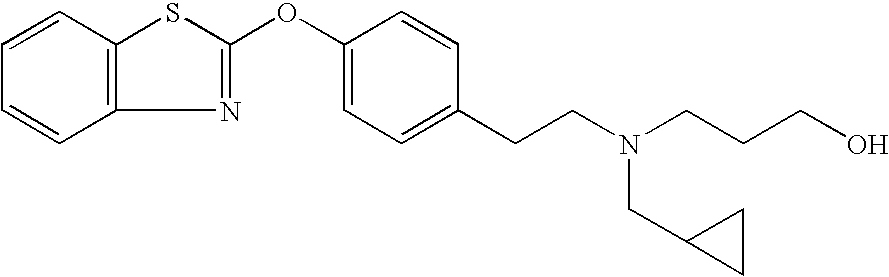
C1=CC2=C(C=C1)N=C(OC1=CC=C(CCN(CCCO)CC3CC3)C=C1)S2
